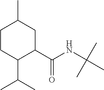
C1CC(C(C)C)C(C(NC(C)(C)C)=O)CC1C
